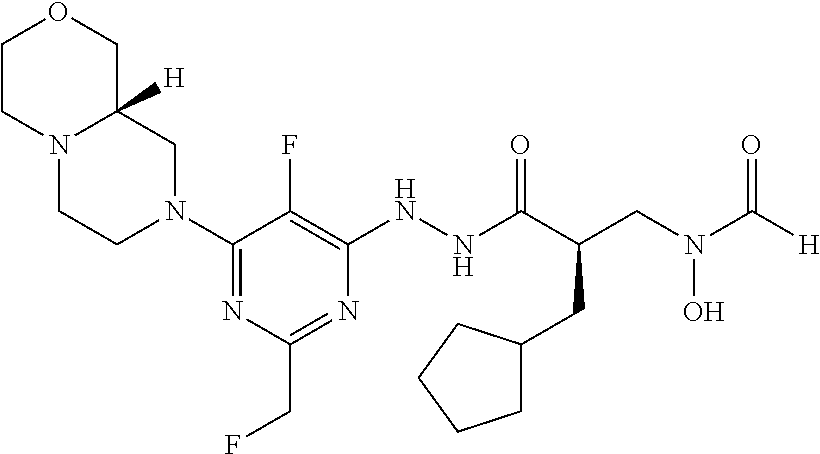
N1(C2=NC(CF)=NC(NNC(C(CC3CCCC3)CN(C([H])=O)O)=O)=C2F)CC2([H])N(CC1)CCOC2
